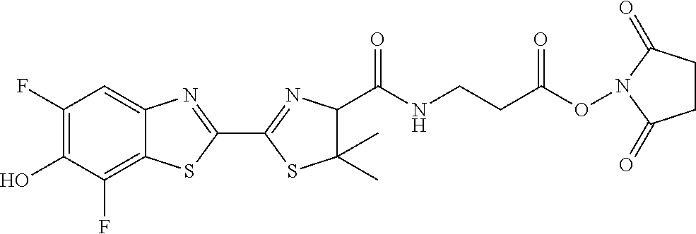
C1(F)=C(O)C(F)=C2C(=C1)N=C(C1=NC(C(=O)NCCC(ON3C(=O)CCC3=O)=O)C(C)(C)S1)S2
